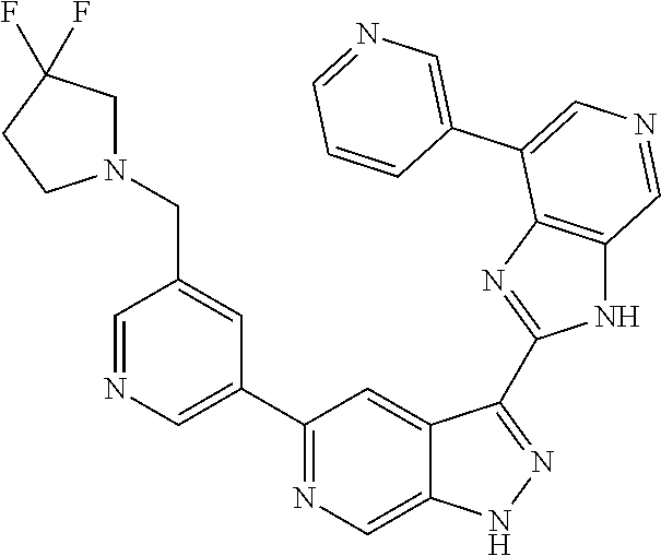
C1(C2=CN=CC(CN3CC(F)(F)CC3)=C2)=NC=C2C(=C1)C(C1=NC3=C(N1)C=NC=C3C1=CN=CC=C1)=NN2
